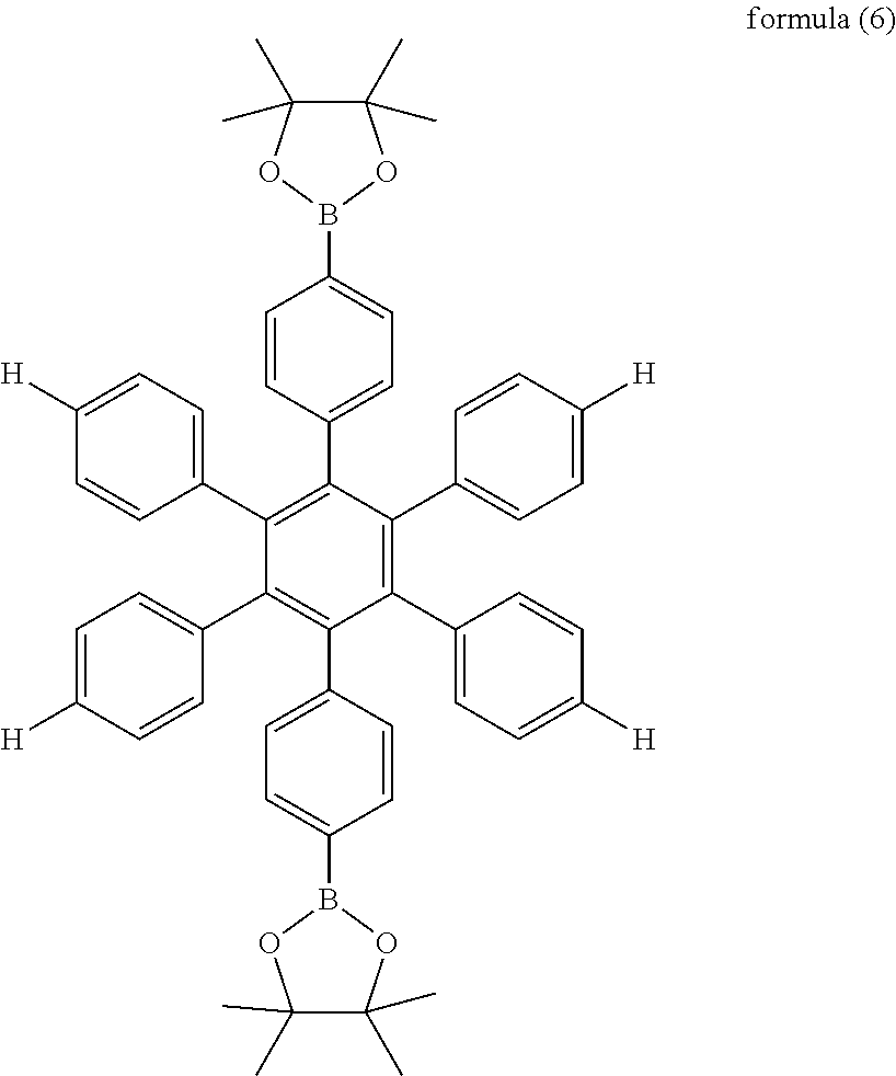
C1(C2=CC=C([H])C=C2)=C(C2=CC=C([H])C=C2)C(C2=CC=C(B3OC(C)(C)C(C)(C)O3)C=C2)=C(C2=CC=C([H])C=C2)C(C2=CC=C([H])C=C2)=C1C1=CC=C(B2OC(C)(C)C(C)(C)O2)C=C1
